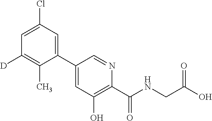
C1(C2=CC(O)=C(C(NCC(O)=O)=O)N=C2)=CC(Cl)=CC([D])=C1C
